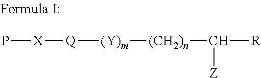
P[X][Q][(Y)m][(CH2)n]C([R])[Z]
